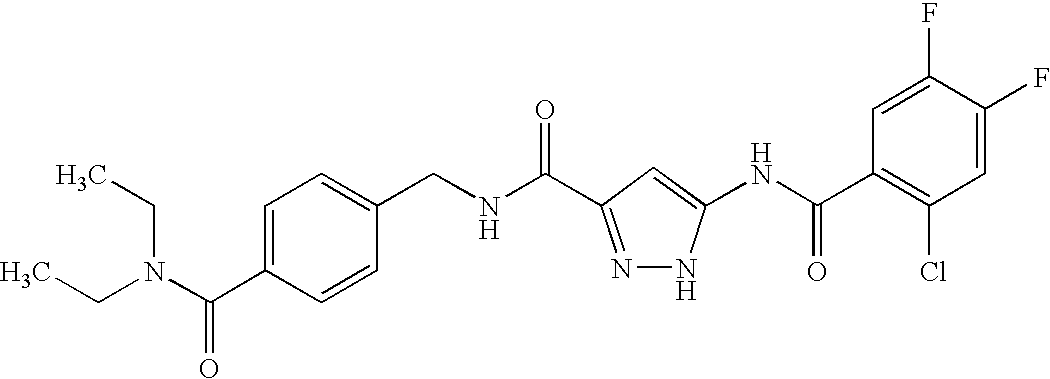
C1(CNC(=O)C2=NNC(NC(C3=C(Cl)C=C(F)C(F)=C3)=O)=C2)=CC=C(C(N(CC)CC)=O)C=C1
